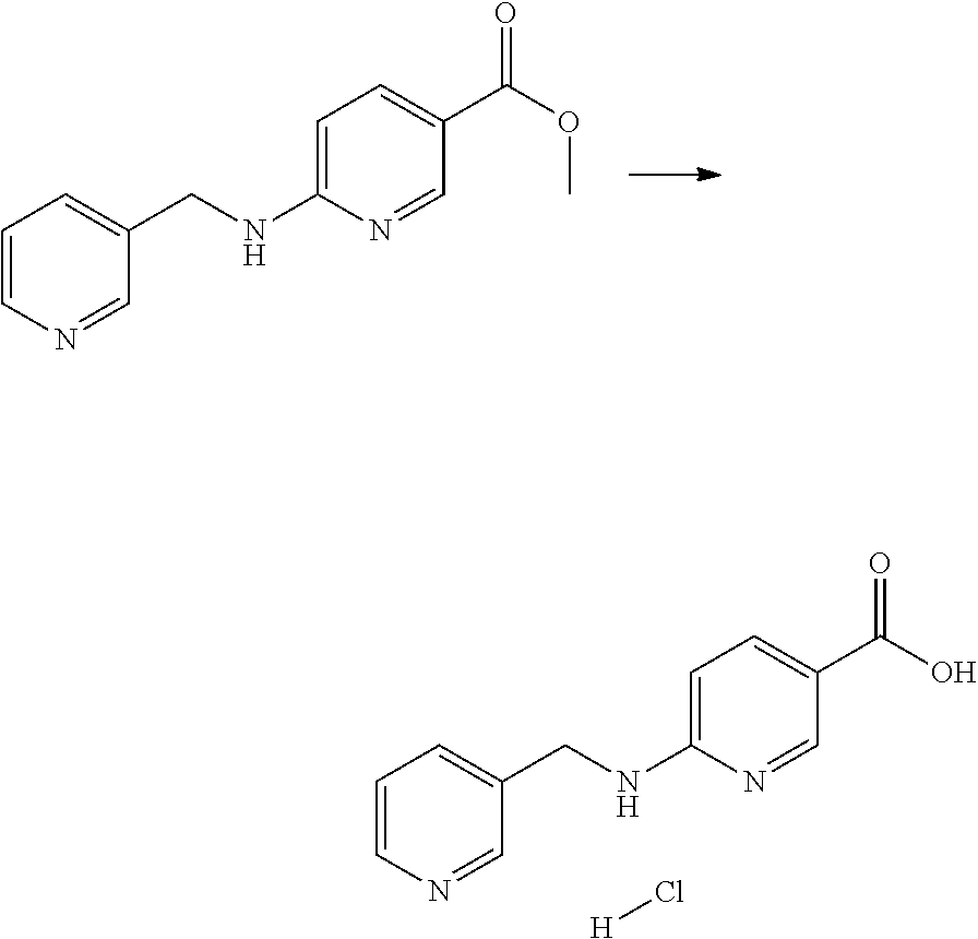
C1=C(NCC2=CC=CN=C2)N=CC(C(=O)OC)=C1.C1=C(NCC2=CC=CN=C2)N=CC(C(=O)O)=C1.[H]Cl
